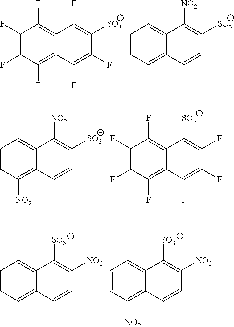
C1(F)=C(F)C(F)=C2C(=C1F)C(F)=C([SO3])C(F)=C2F.C1=CC=C2C(=C1)C([NO2])=C([SO3])C=C2.C1=CC([NO2])=C2C(=C1)C([NO2])=C([SO3])C=C2.C1(F)=C(F)C(F)=C2C(=C1F)C([SO3])=C(F)C(F)=C2F.C1=CC=C2C(=C1)C([SO3])=C([NO2])C=C2.C1=CC([NO2])=C2C(=C1)C([SO3])=C([NO2])C=C2
